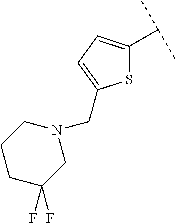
S1C(C(C)C)=CC=C1CN1CCCC(F)(F)C1
